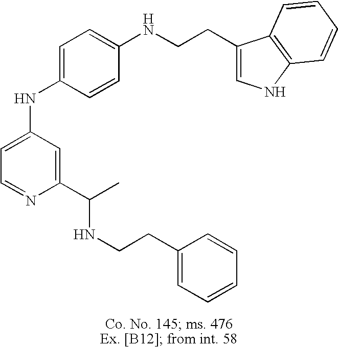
C1=C(NC2=CC=C(NCCC3=CNC4=C3C=CC=C4)C=C2)C=C(C(NCCC2=CC=CC=C2)C)N=C1
